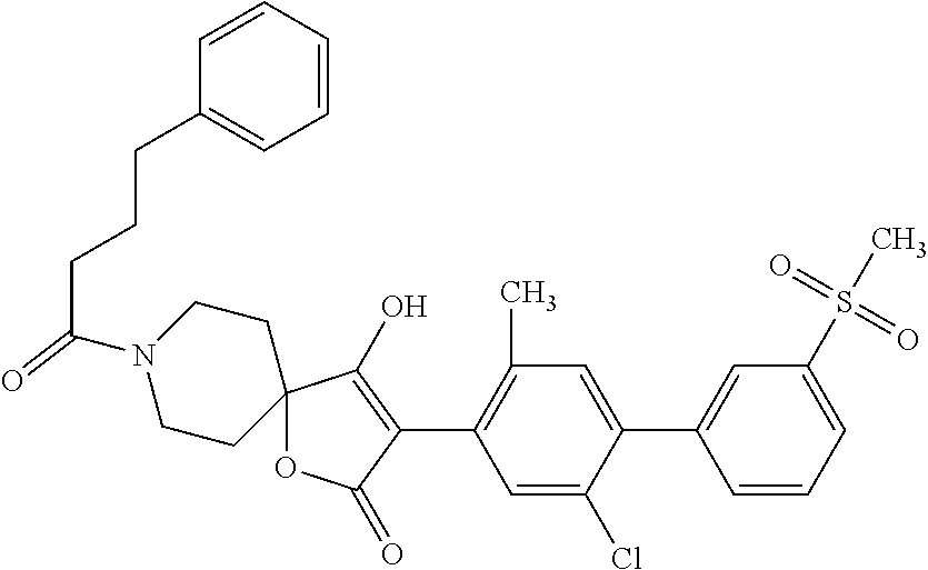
C12(OC(=O)C(C3=C(C)C=C(C4=CC(S(C)(=O)=O)=CC=C4)C(Cl)=C3)=C1O)CCN(C(CCCC1=CC=CC=C1)=O)CC2
